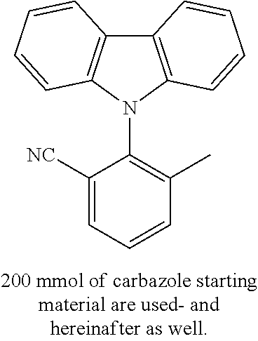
C12=C(N(C3=C(C)C=CC=C3[NC])C3=C1C=CC=C3)C=CC=C2
